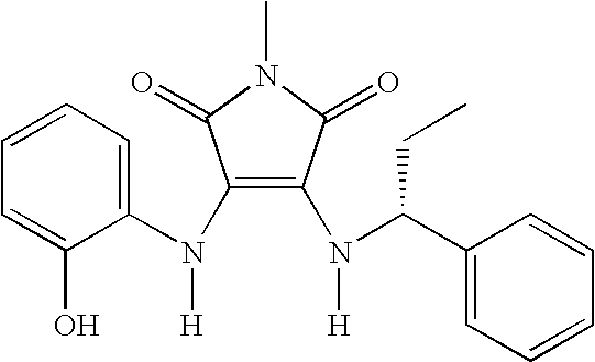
C1(N(C2=CC=CC=C2O)[H])=C(N([H])C(C2=CC=CC=C2)CC)C(=O)N(C)C1=O
